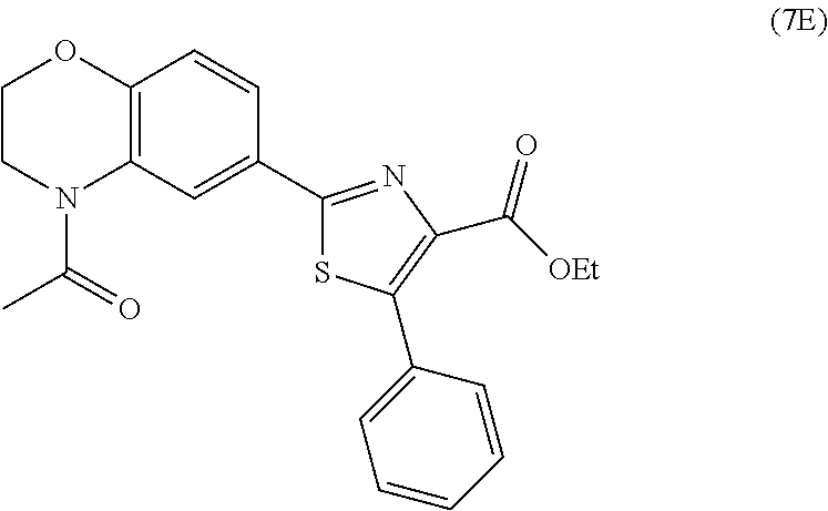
C1CN(C(=O)C)C2=C(O1)C=CC(C1=NC(C([OEt])=O)=C(C3=CC=CC=C3)S1)=C2
